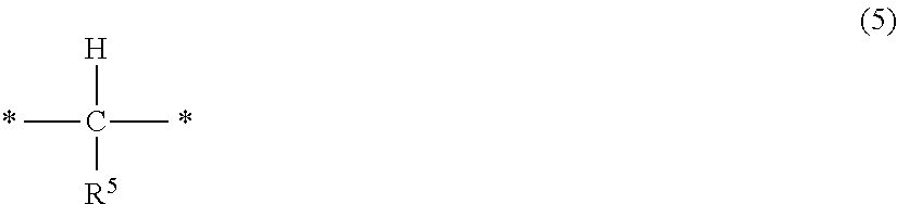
CC(C)([H])[R5].*.*
